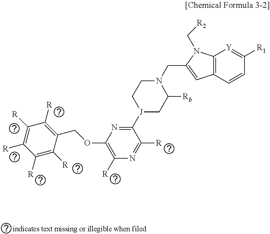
C12=C(C=CC([R1])=[Y]1)C=C(CN1CC[J](C3=NC(OCC4=C([R])C([R])=C([R])C([R])=C4[R])=C([R])N=C3[R])CC1[Rb])N2C[R2]
